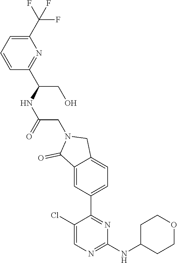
C1(Cl)=CN=C(NC2CCOCC2)N=C1C1=CC=C2C(=C1)C(=O)N(CC(=O)NC(C1=NC(C(F)(F)F)=CC=C1)CO)C2
